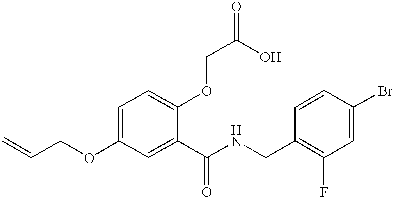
C1=C(OCC=C)C=C(C(NCC2=C(F)C=C(Br)C=C2)=O)C(OCC(O)=O)=C1
